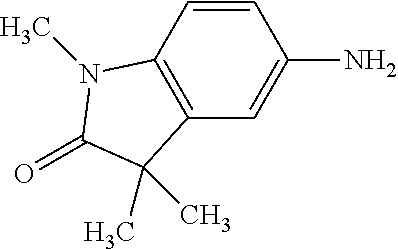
C12=C(C=C(N)C=C1)C(C)(C)C(=O)N2C
